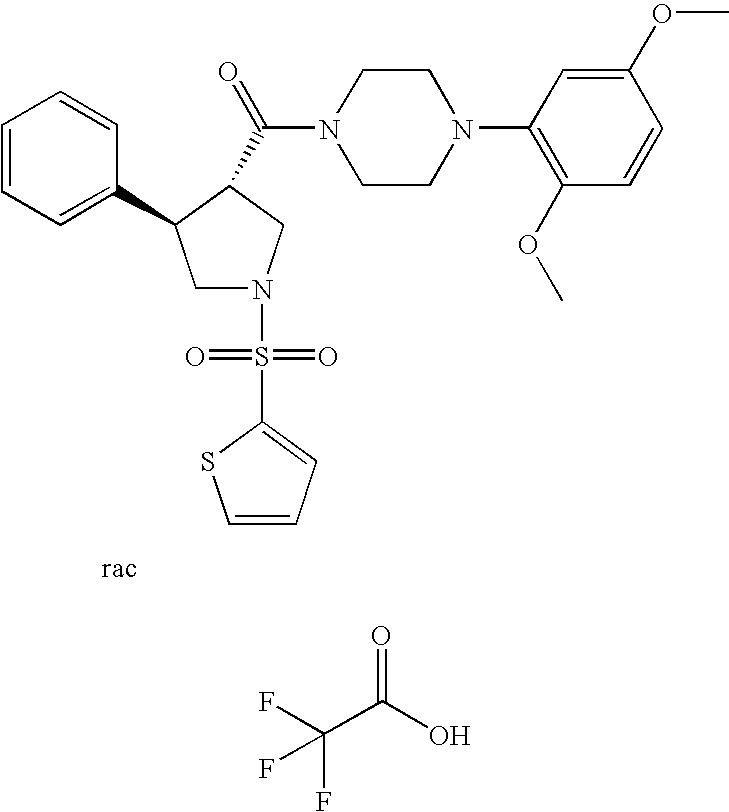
C1N(S(=O)(C2=CC=CS2)=O)CC(C(=O)N2CCN(C3=C(OC)C=CC(OC)=C3)CC2)C1C1=CC=CC=C1.FC(C(O)=O)(F)F
